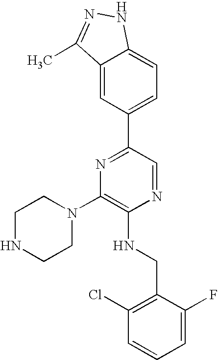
C1(N2CCNCC2)=C(NCC2=C(Cl)C=CC=C2F)N=CC(C2=CC=C3C(=C2)C(C)=NN3)=N1
